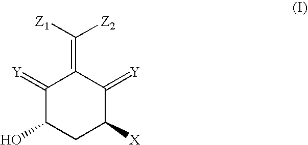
C1(=[Y])C(O)CC([X])C(=[Y])C1=C([Z1])[Z2]
